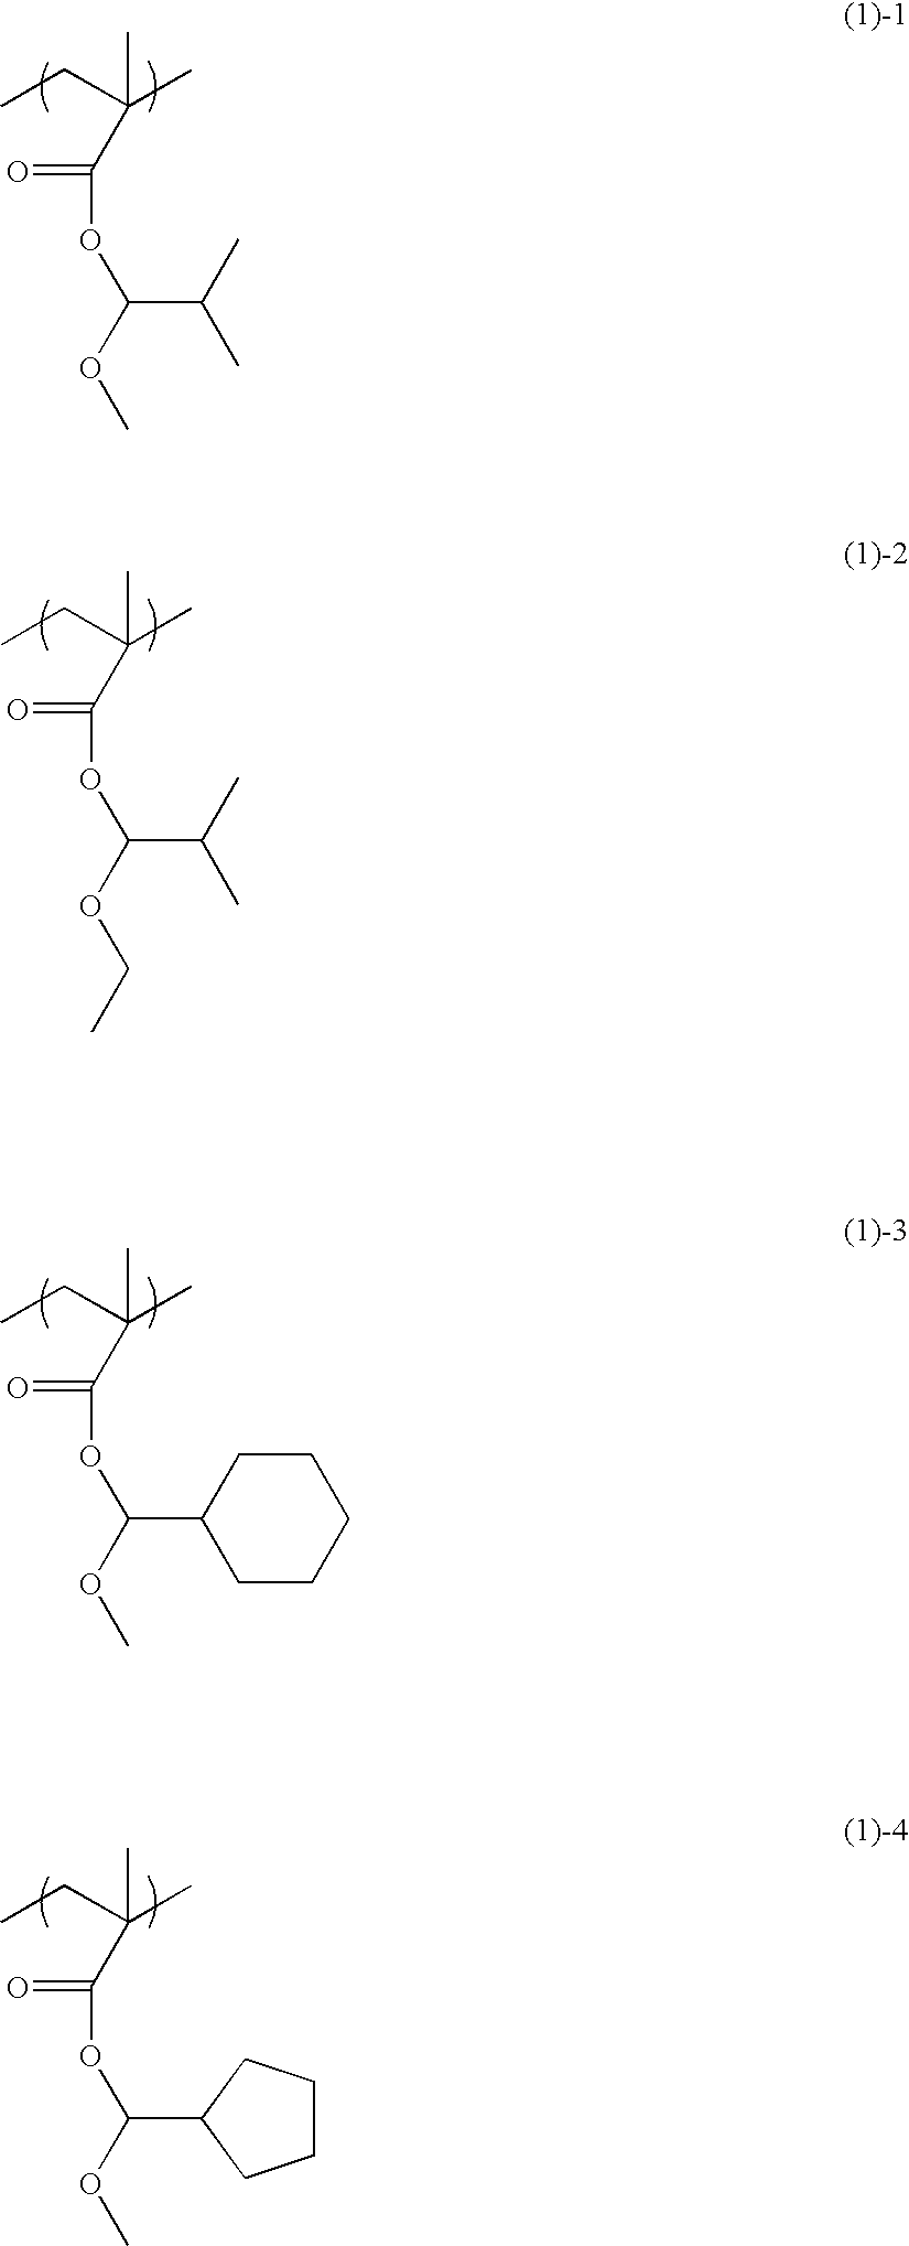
CCC(C)(C)C(=O)OC(OC)C(C)C.CCC(C)(C)C(=O)OC(OCC)C(C)C.CCC(C)(C)C(=O)OC(OC)C1CCCCC1.CCC(C)(C)C(=O)OC(OC)C1CCCC1
